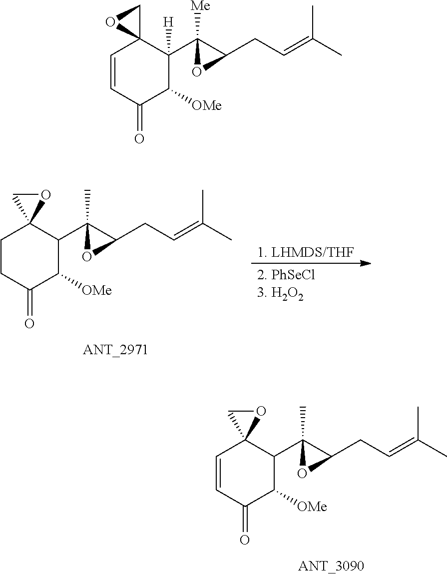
[1. LHMDS/THF].[2. PhSeCl3. H2O2].C1CC(=O)C([OMe])C(C2(C)C(CC=C(C)C)O2)C12OC2.C1=CC(=O)C([OMe])C(C2(C)C(CC=C(C)C)O2)C12OC2.C1=CC(=O)C([OMe])C(C2([Me])C(CC=C(C)C)O2)([H])C12CO2
